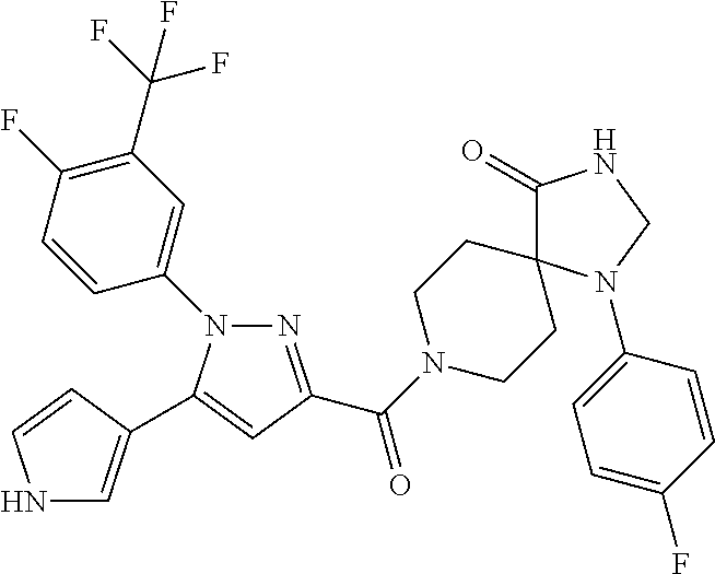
N1(C2=CC(C(F)(F)F)=C(F)C=C2)N=C(C(N2CCC3(CC2)C(=O)NCN3C2=CC=C(F)C=C2)=O)C=C1C1=CNC=C1
